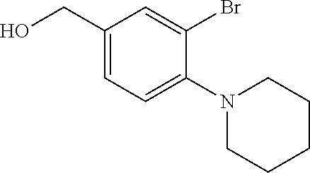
OCC1=CC=C(N2CCCCC2)C(Br)=C1
